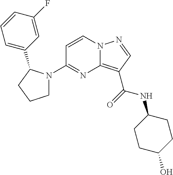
C12=C(C(=O)NC3CCC(O)CC3)C=NN1C=CC(N1CCCC1C1=CC=CC(F)=C1)=N2
